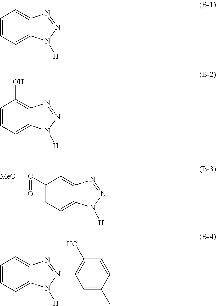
C1=CC=C2C(=C1)N=NN2[H].C1=CC=C2C(=C1O)N=NN2[H].C1(C([MeO])=O)=CC=C2C(=C1)N=NN2[H].C1=CC=C2C(=C1)N=N(C1=C(O)C=CC(C)=C1)N2[H]
